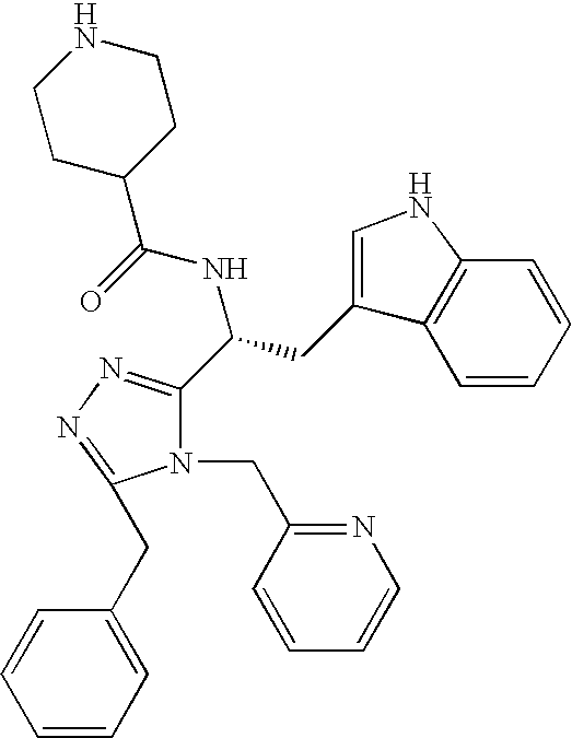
C1=CC=CC2=C1C(CC(C1=NN=C(CC3=CC=CC=C3)N1CC1=NC=CC=C1)NC(=O)C1CCNCC1)=CN2
